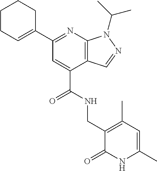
C1CC=C(C2=NC3=C(C(C(NCC4=C(C)C=C(C)NC4=O)=O)=C2)C=NN3C(C)C)CC1
